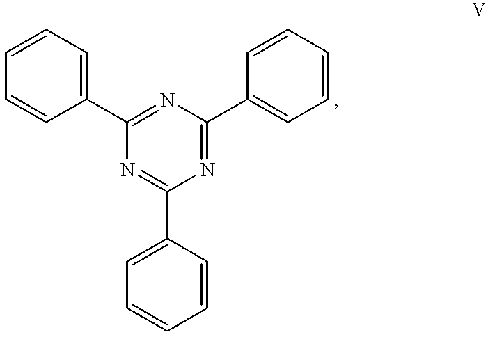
C1(C2=NC(C3=CC=CC=C3)=NC(C3=CC=CC=C3)=N2)=CC=CC=C1
